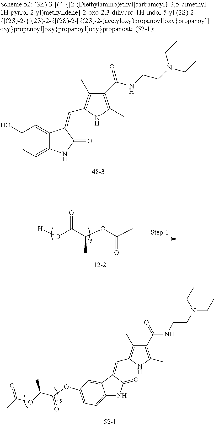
[H]OC(C(OC(C)=O)C)=O.C1(O)=CC=C2C(=C1)C(=CC1=C(C)C(C(NCCN(CC)CC)=O)=C(C)N1)C(=O)N2.C12=CC=C(OC(C(OC(C)=O)C)=O)C=C1C(=CC1=C(C)C(C(NCCN(CC)CC)=O)=C(C)N1)C(=O)N2
